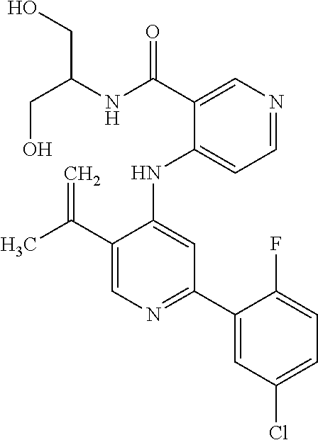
N(C1=CC(C2=CC(Cl)=CC=C2F)=NC=C1C(C)=C)C1=CC=NC=C1C(NC(CO)CO)=O
